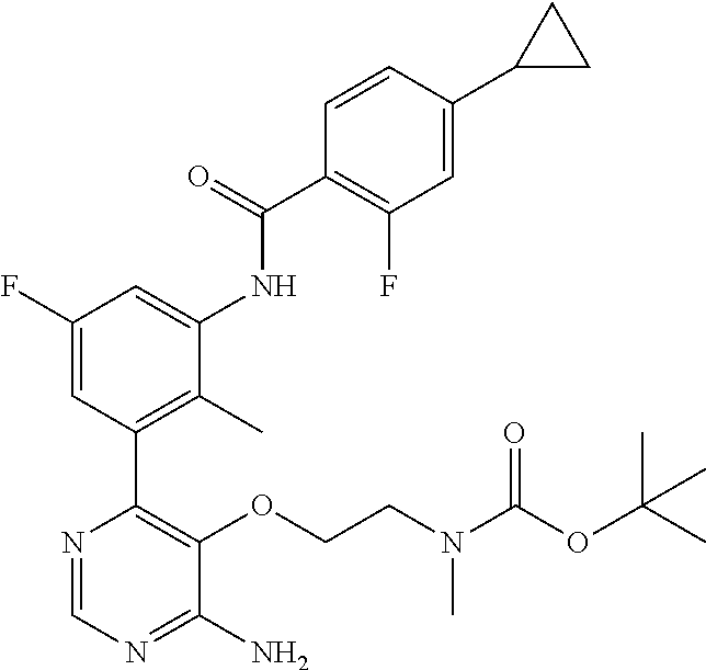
O(C1=C(C2=C(C)C(NC(C3=C(F)C=C(C4CC4)C=C3)=O)=CC(F)=C2)N=CN=C1N)CCN(C(OC(C)(C)C)=O)C
